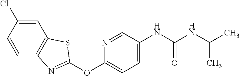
C1=C(Cl)C=CC2=C1SC(OC1=CC=C(NC(NC(C)C)=O)C=N1)=N2
